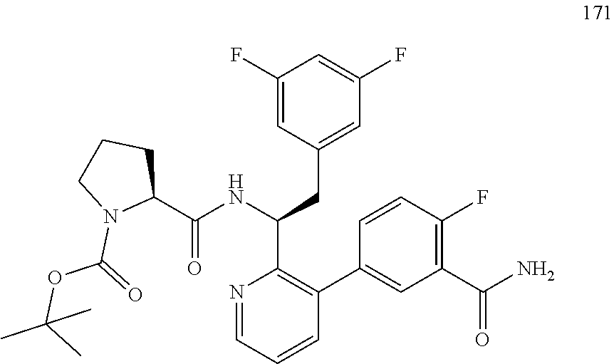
C1(F)=CC(CC(C2=C(C3=CC(C(N)=O)=C(F)C=C3)C=CC=N2)NC(C2CCCN2C(=O)OC(C)(C)C)=O)=CC(F)=C1
